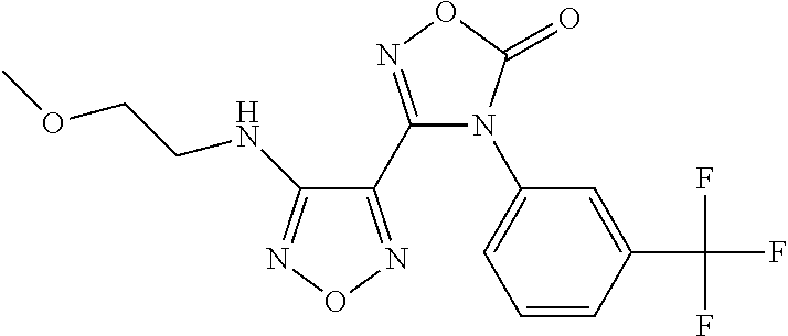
C1(C2=NOC(=O)N2C2=CC=CC(C(F)(F)F)=C2)=NON=C1NCCOC
